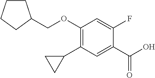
C1(OCC2CCCC2)=C(C2CC2)C=C(C(O)=O)C(F)=C1
